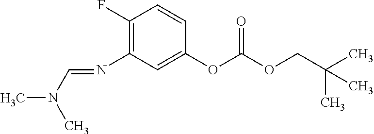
C1(F)=C(N=CN(C)C)C=C(OC(OCC(C)(C)C)=O)C=C1
